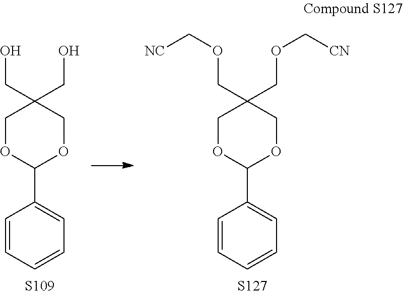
OCC1(CO)COC(C2=CC=CC=C2)OC1.[S109].O(CC1(COC[CN])COC(C2=CC=CC=C2)OC1)C[NC].[S127]
